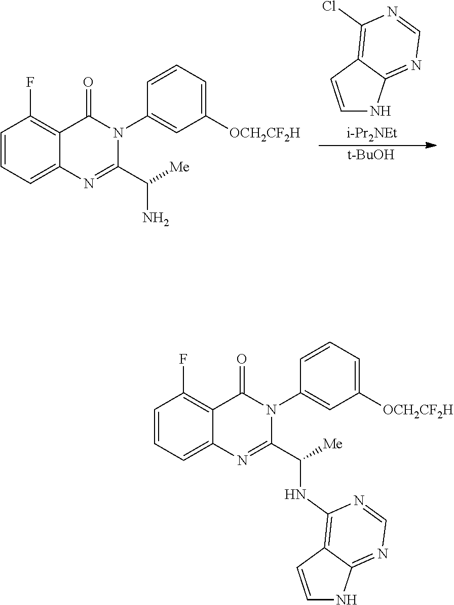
C1=CC2=C(Cl)N=CN=C2N1.[i-Pr2NEt].[t-BuOH].C1=CC=C2C(=C1F)C(=O)N(C1=CC([OCH2CF2H])=CC=C1)C(C([Me])N)=N2.C1=CC=C2C(=C1F)C(=O)N(C1=CC([OCH2CF2H])=CC=C1)C(C([Me])NC1=C3C(=NC=N1)NC=C3)=N2
